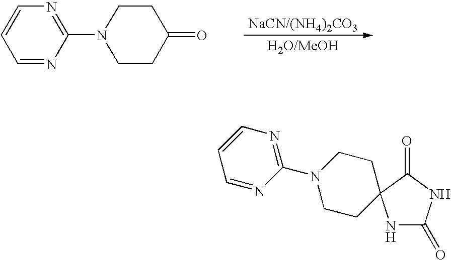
C1=NC(N2CCC(=O)CC2)=NC=C1.C1=NC(N2CCC3(CC2)NC(=O)NC3=O)=NC=C1
